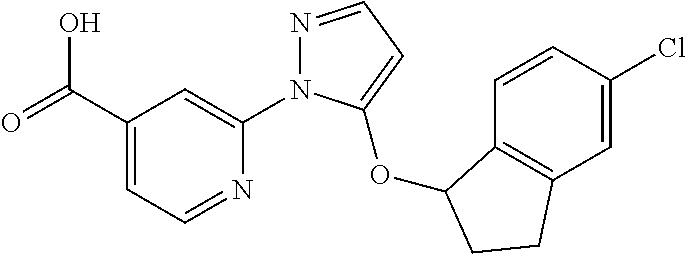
C1(C(=O)O)=CC=NC(N2N=CC=C2OC2C3=C(C=C(Cl)C=C3)CC2)=C1
